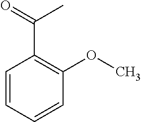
C1=CC=CC(OC)=C1C(=O)C
